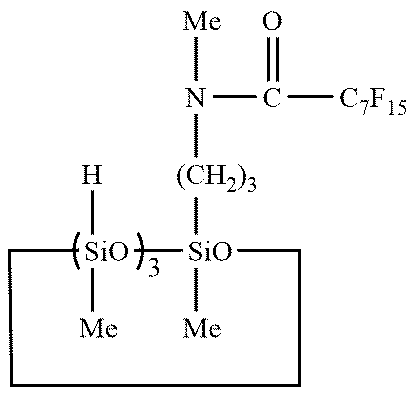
N(C(=O)[C7F15])([Me])[(CH2)3][SiO]1([Me])[SiO]([Me])([H])CCCC1
